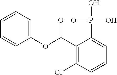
C1=CC=C(OC(C2=C(Cl)C=CC=C2P(O)(O)=O)=O)C=C1
